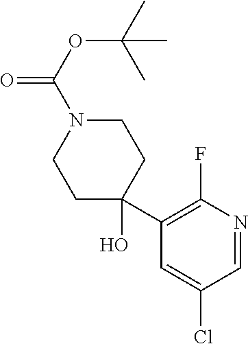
N1(C(OC(C)(C)C)=O)CCC(O)(C2=C(F)N=CC(Cl)=C2)CC1
